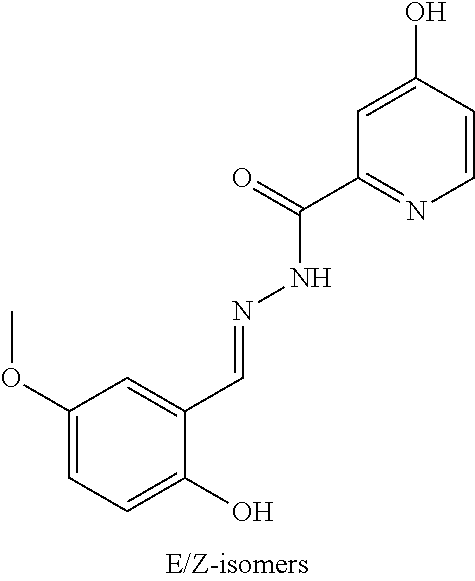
C1(OC)=CC=C(O)C(C=NNC(C2=NC=CC(O)=C2)=O)=C1
